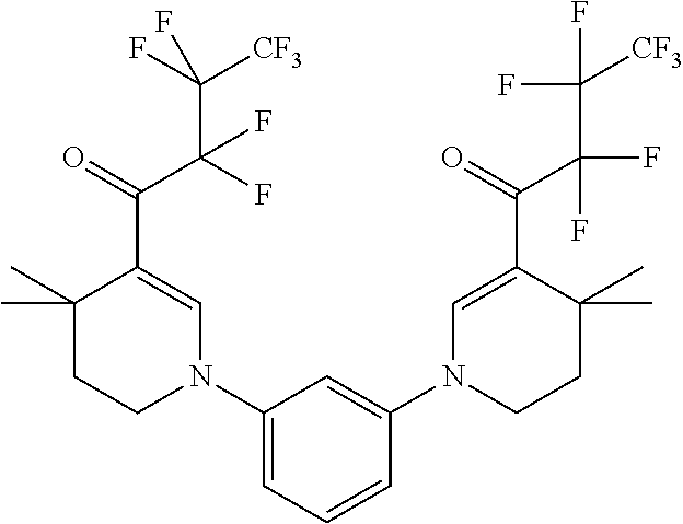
C1(N2C=C(C(C(C([CF3])(F)F)(F)F)=O)C(C)(C)CC2)=CC=CC(N2CCC(C)(C)C(C(=O)C(C([CF3])(F)F)(F)F)=C2)=C1
